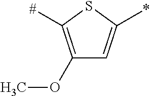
C1(OC)=C([#])SC(*)=C1
